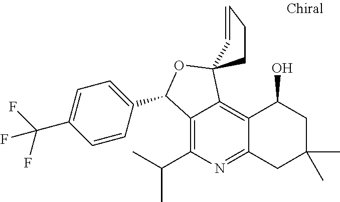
C1=C(C(F)(F)F)C=CC(C2C3=C(C(C)C)N=C4C(=C3C3(O2)CCC=C3)C(O)CC(C)(C)C4)=C1
